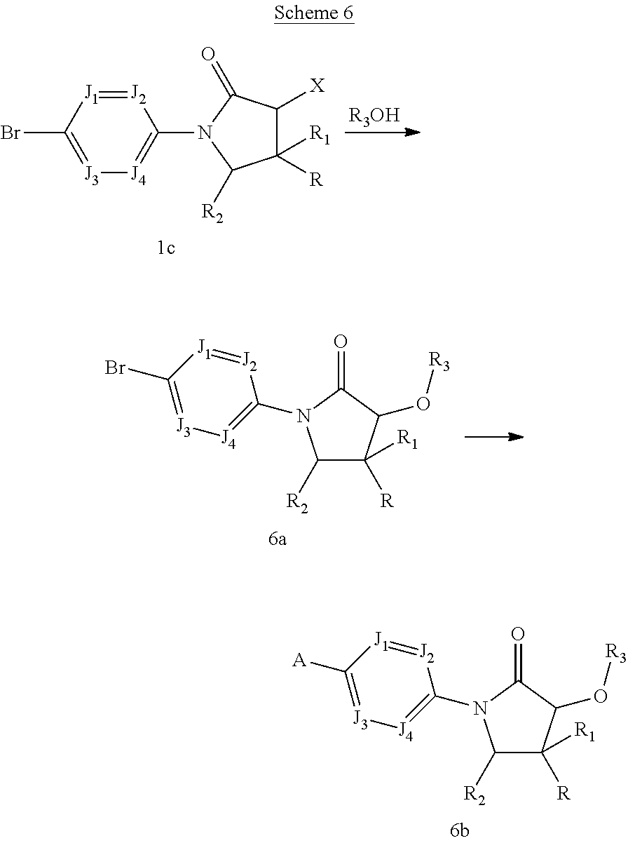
[J2]1=[J1]C(Br)=[J3][J4]=C1N1C([R2])C([R])([R1])C([X])C1=O.[R3OH].C1([R2])C([R])([R1])C(O[R3])C(=O)N1C1=[J4][J3]=C(Br)[J1]=[J2]1.C1([R2])C([R])([R1])C(O[R3])C(=O)N1C1=[J4][J3]=C([A])[J1]=[J2]1
